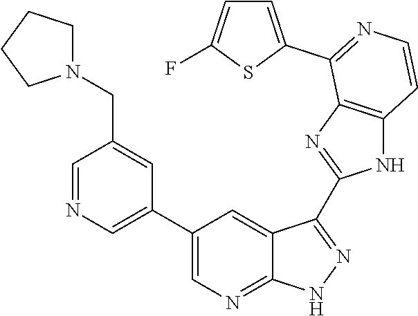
C1=NC=C(C2=CN=C3C(=C2)C(C2=NC4=C(N2)C=CN=C4C2=CC=C(F)S2)=NN3)C=C1CN1CCCC1
